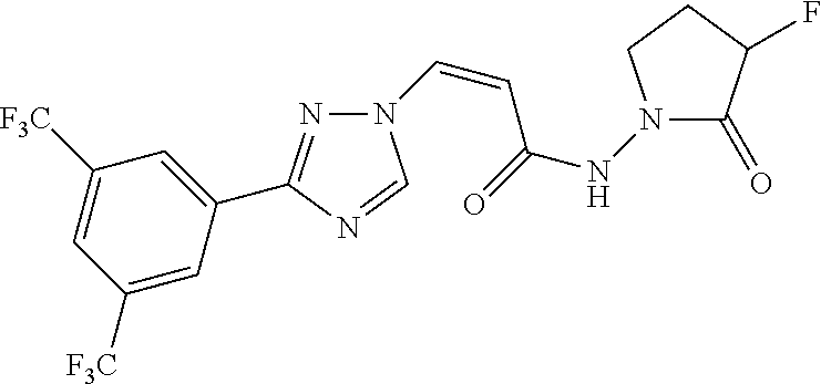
N1=C(C2=CC([F3C])=CC([F3C])=C2)N=CN1C=CC(NN1C(=O)C(F)CC1)=O
